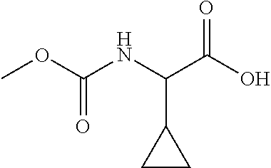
COC(=O)NC(C1CC1)C(=O)O
